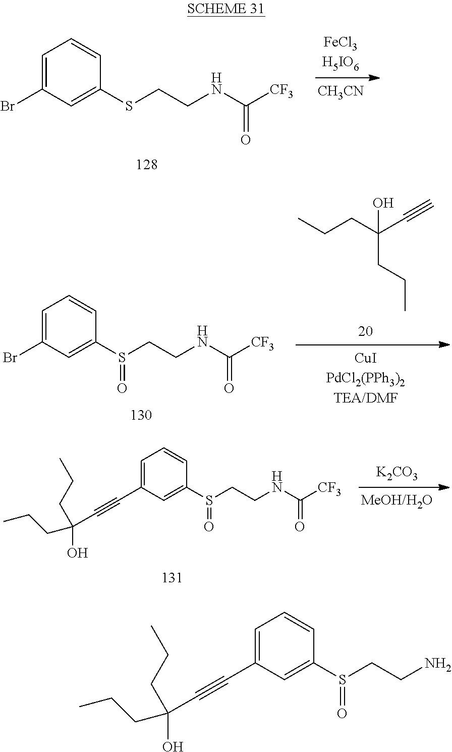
[CH3CN].C1=C(Br)C=C(SCCNC([CF3])=O)C=C1.CCCC(C#C)(O)CCC.C1=C(Br)C=C(S(CCNC([CF3])=O)=O)C=C1.[K2CO3].C1=C(C#CC(O)(CCC)CCC)C=C(S(CCNC([CF3])=O)=O)C=C1.C1=C(C#CC(O)(CCC)CCC)C=C(S(CCN)=O)C=C1
